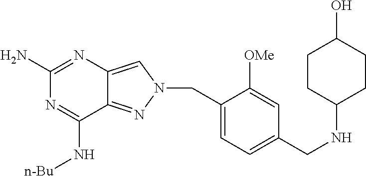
N1=C(N)N=C(N[n-Bu])C2=NN(CC3=CC=C(CNC4CCC(O)CC4)C=C3[OMe])C=C12
